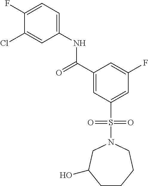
C1(F)=CC=C(NC(C2=CC(S(N3CC(O)CCCC3)(=O)=O)=CC(F)=C2)=O)C=C1Cl
